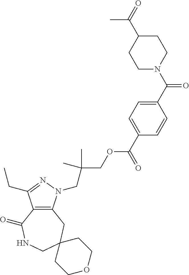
C12=C(CC3(CNC1=O)CCOCC3)N(CC(COC(C1=CC=C(C(N3CCC(C(=O)C)CC3)=O)C=C1)=O)(C)C)N=C2CC
